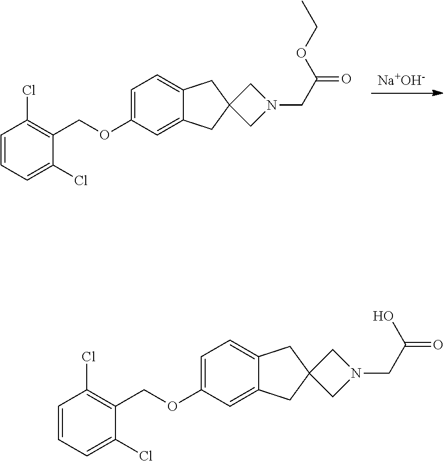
[Na+OH-].C1=C(OCC2=C(Cl)C=CC=C2Cl)C=C2C(=C1)CC1(C2)CN(CC(=O)OCC)C1.C1=C(OCC2=C(Cl)C=CC=C2Cl)C=C2C(=C1)CC1(C2)CN(CC(=O)O)C1
